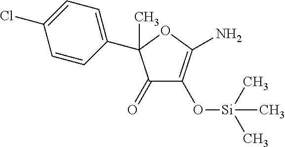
C1(=O)C(O[Si](C)(C)C)=C(N)OC1(C1=CC=C(Cl)C=C1)C
